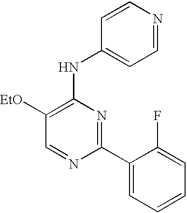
C1=NC(C2=CC=CC=C2F)=NC(NC2=CC=NC=C2)=C1[EtO]
